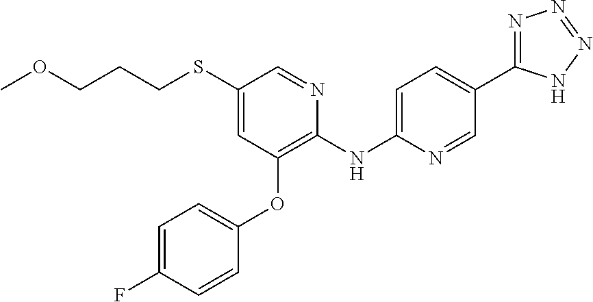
C1(SCCCOC)=CC(OC2=CC=C(F)C=C2)=C(NC2=CC=C(C3=NN=NN3)C=N2)N=C1
